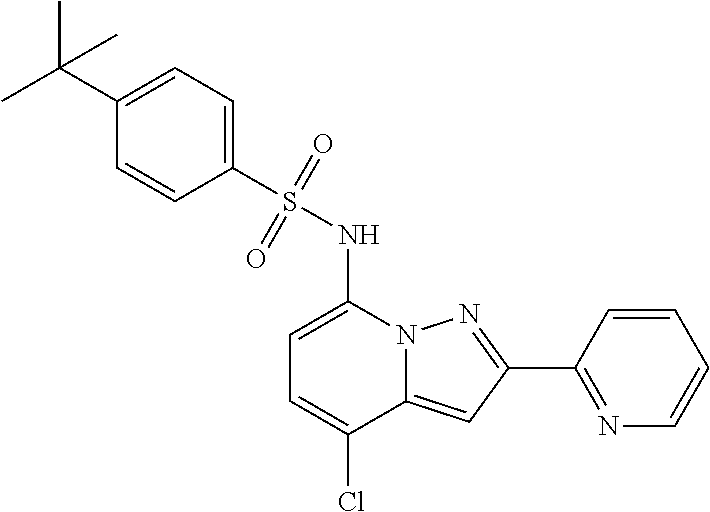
C1(C2=NN3C(=C2)C(Cl)=CC=C3NS(=O)(=O)C2=CC=C(C(C)(C)C)C=C2)=NC=CC=C1
